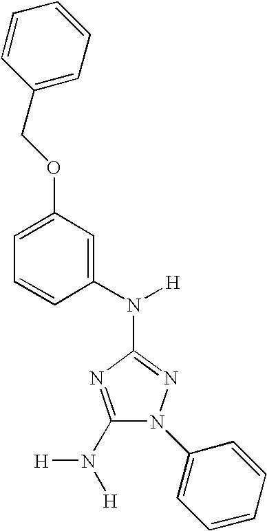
C1(N([H])[H])=NC(N(C2=CC(OCC3=CC=CC=C3)=CC=C2)[H])=NN1C1=CC=CC=C1
